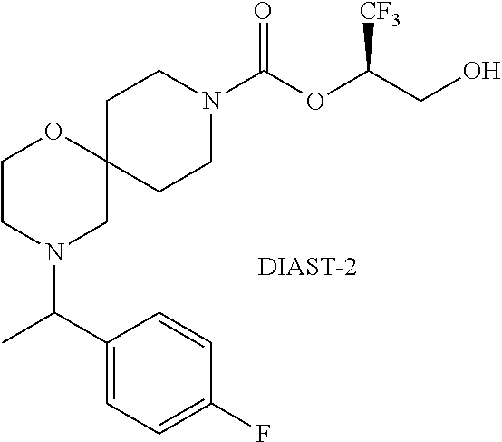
C12(CCN(C(OC(CO)[CF3])=O)CC1)OCCN(C(C1=CC=C(F)C=C1)C)C2.[DIAST-2]
